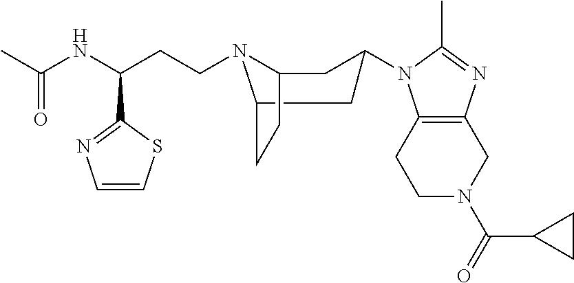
C1N(C(C2CC2)=O)CC2=C(C1)N(C1CC3N(CCC(C4=NC=CS4)NC(C)=O)C(CC3)C1)C(C)=N2
